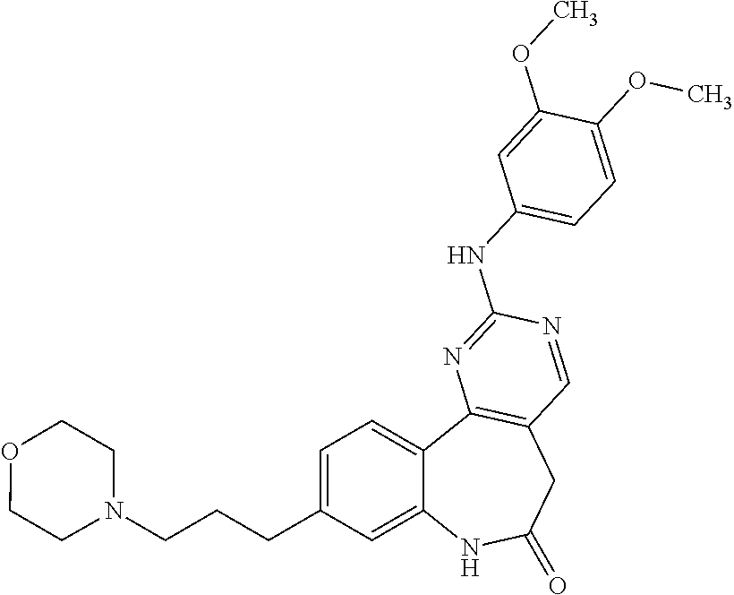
C1=C(CCCN2CCOCC2)C=C2C(=C1)C1=C(CC(=O)N2)C=NC(NC2=CC=C(OC)C(OC)=C2)=N1
